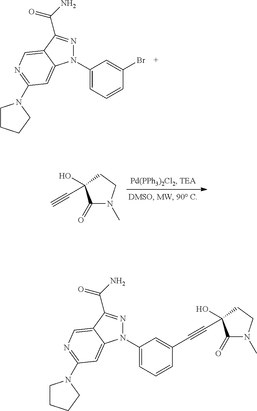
N1(C2=CC=CC(Br)=C2)N=C(C(=O)N)C2=CN=C(N3CCCC3)C=C12.C1(=O)N(C)CCC1(O)C#C.N1(C2=CC=CC(C#CC3(O)C(=O)N(C)CC3)=C2)N=C(C(=O)N)C2=CN=C(N3CCCC3)C=C12
